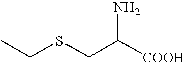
[COOH]C(N)CSCC
